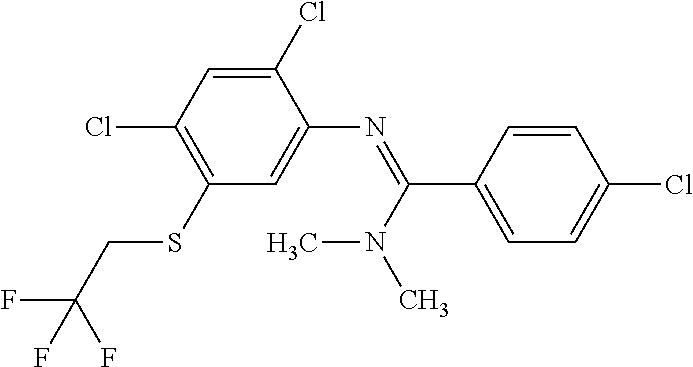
C1(Cl)=CC(Cl)=C(SCC(F)(F)F)C=C1N=C(N(C)C)C1=CC=C(Cl)C=C1
